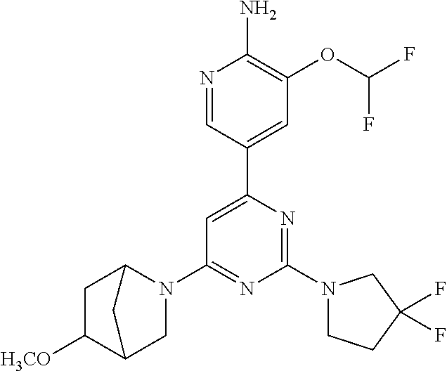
N1=CC(C2=CC(N3C4CC([H3CO])C(C3)C4)=NC(N3CCC(F)(F)C3)=N2)=CC(OC(F)F)=C1N
